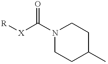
C(=O)([X][R])N1CCC(C)CC1
